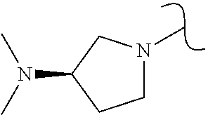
C1CC(N(C)C)CN1C
